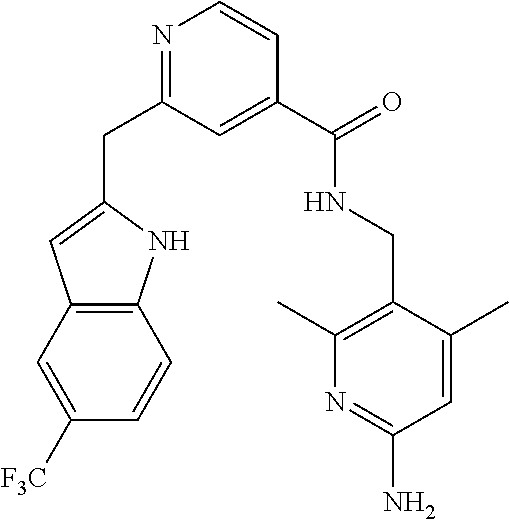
N1=C(CC2=CC3=C(N2)C=CC([F3C])=C3)C=C(C(=O)NCC2=C(C)N=C(N)C=C2C)C=C1
